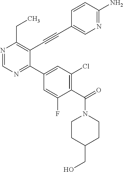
N1=CN=C(C2=CC(Cl)=C(C(=O)N3CCC(CO)CC3)C(F)=C2)C(C#CC2=CN=C(N)C=C2)=C1CC
